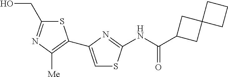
N(C(C1CC2(C1)CCC2)=O)C1=NC(C2=C([Me])N=C(CO)S2)=CS1
